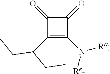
C1(C(CC)CC)=C(N([Re-])[Ra])C(=O)C1=O
